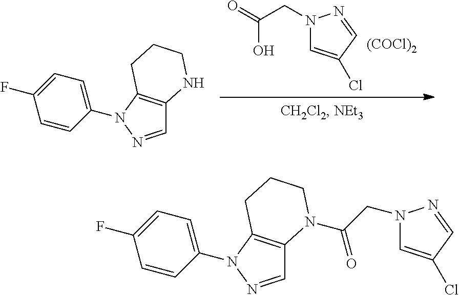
C1=CC(N2N=CC3=C2CCCN3)=CC=C1F.O=C(O)CN1C=C(Cl)C=N1.[(COCl)2].C1=CC(N2N=CC3=C2CCCN3C(=O)CN2C=C(Cl)C=N2)=CC=C1F
